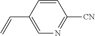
C1=CC(C=C)=CN=C1[CN]
